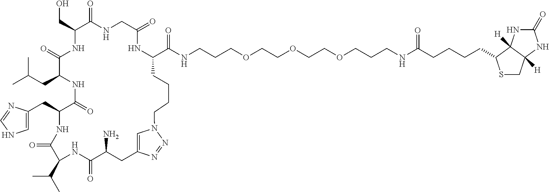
C1=C(CC2C(=O)NC(CC(C)C)C(=O)NC(CO)C(=O)NCC(=O)NC(C(NCCCOCCOCCOCCCNC(CCCCC3SCC4([H])C3([H])NC(=O)N4)=O)=O)CCCCN3C=C(CC(N)C(=O)NC(C(C)C)C(=O)N2)N=N3)N=CN1
